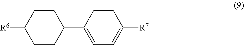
[R6]C1CCC(C2=CC=C([R7])C=C2)CC1
